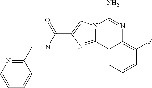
N12C(=NC(C(NCC3=NC=CC=C3)=O)=C1)C1=CC=CC(F)=C1N=C2N
